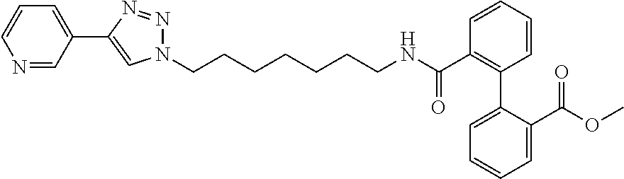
C1=CC=CC(C(NCCCCCCCN2N=NC(C3=CC=CN=C3)=C2)=O)=C1C1=CC=CC=C1C(OC)=O
